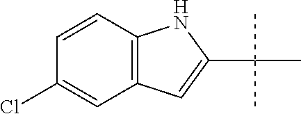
C1=CC2=C(C=C1Cl)C=C(C(C)(C)C)N2
